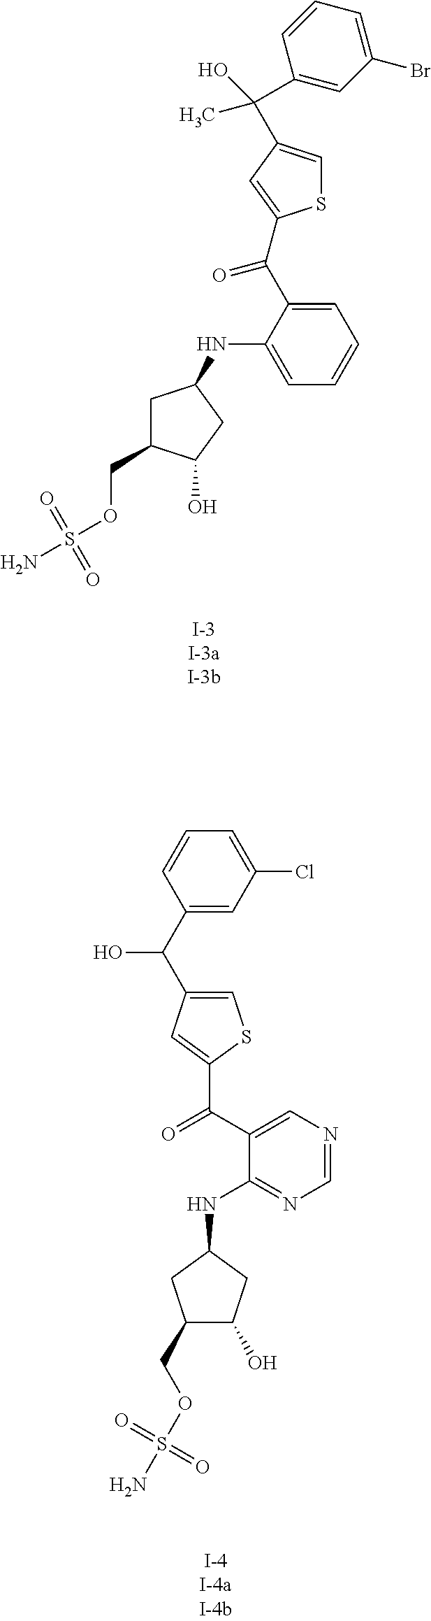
C1C(COS(N)(=O)=O)C(O)CC1NC1=CC=CC=C1C(=O)C1=CC(C(C2=CC(Br)=CC=C2)(O)C)=CS1.C1(C(O)C2=CSC(C(=O)C3=CN=CN=C3NC3CC(O)C(COS(N)(=O)=O)C3)=C2)=CC(Cl)=CC=C1
